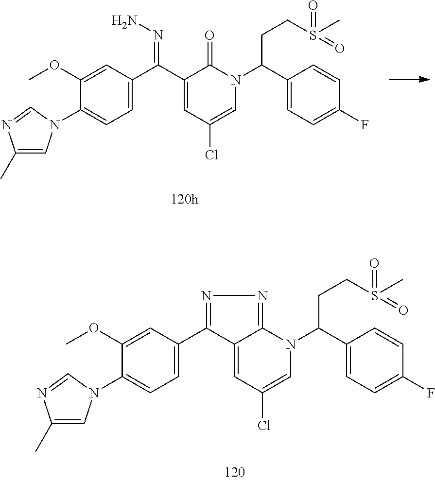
C1(OC)=CC(C(C2=CC(Cl)=CN(C(C3=CC=C(F)C=C3)CCS(=O)(=O)C)C2=O)=NN)=CC=C1N1C=C(C)N=C1.N1=C(C2=CC=C(N3C=C(C)N=C3)C(OC)=C2)C2=CC(Cl)=CN(C(CCS(=O)(C)=O)C3=CC=C(F)C=C3)C2=N1
